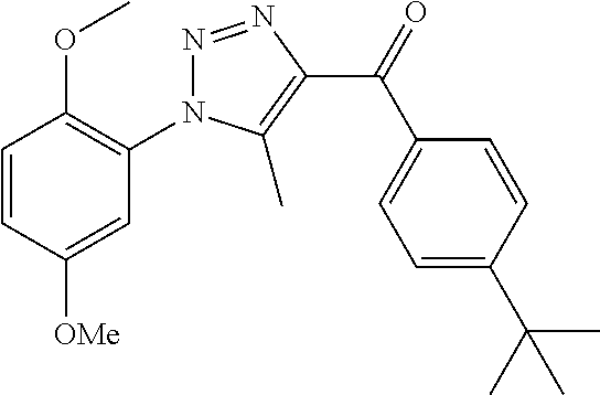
N1=NC(C(=O)C2=CC=C(C(C)(C)C)C=C2)=C(C)N1C1=C(OC)C=CC([OMe])=C1
